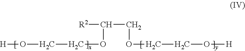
[H]OCCOC(COCCO[H])[R2]
